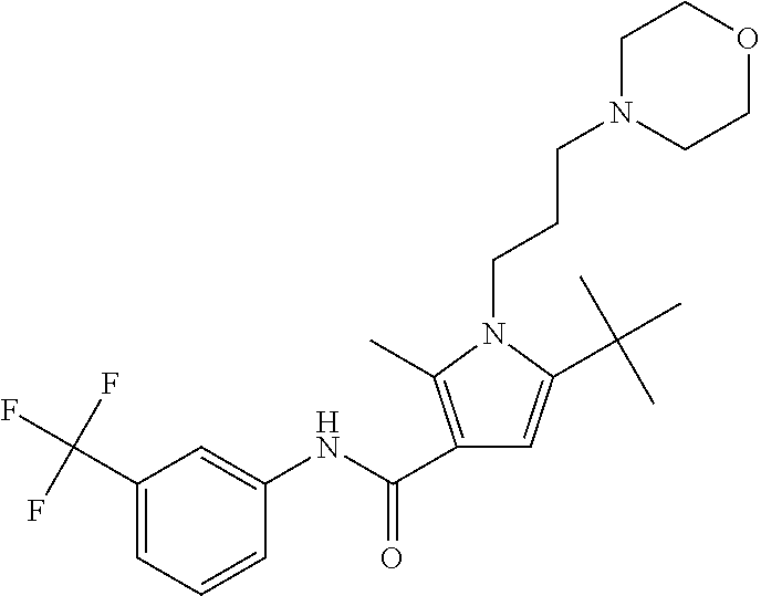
C1(C(NC2=CC(C(F)(F)F)=CC=C2)=O)=C(C)N(CCCN2CCOCC2)C(C(C)(C)C)=C1
